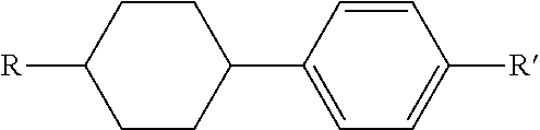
C1=CC(C2CCC([R])CC2)=CC=C1[R]
